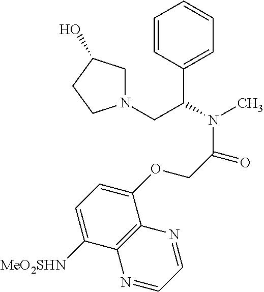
C1=CC(C(CN2CC(O)CC2)N(C)C(COC2=CC=C([MeO2SHN])C3=C2N=CC=N3)=O)=CC=C1
